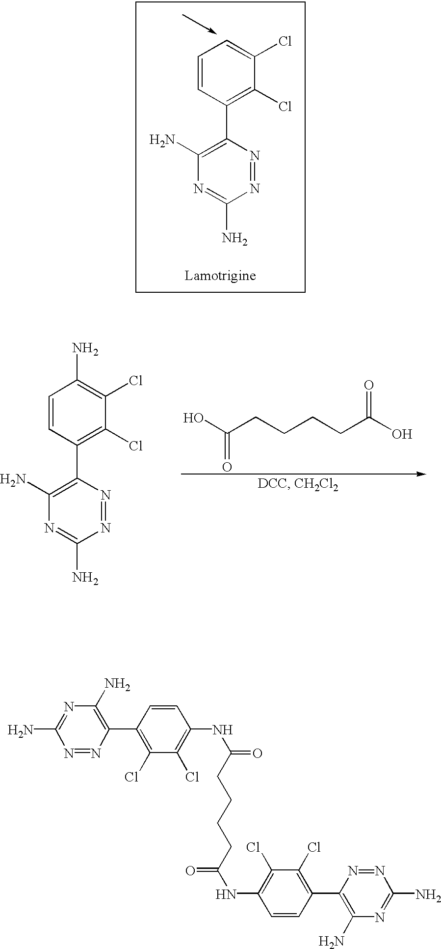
C1=CC(C2=C(N)N=C(N)N=N2)=C(Cl)C(Cl)=C1.OC(CCCCC(O)=O)=O.C1=CC(C2=C(N)N=C(N)N=N2)=C(Cl)C(Cl)=C1N.N1=NC(C2=C(Cl)C(Cl)=C(NC(CCCCC(=O)NC3=C(Cl)C(Cl)=C(C4=C(N)N=C(N)N=N4)C=C3)=O)C=C2)=C(N)N=C1N
